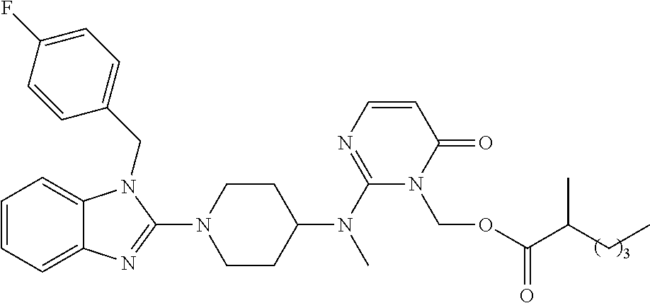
C1=CC=C2C(=C1)N(CC1=CC=C(F)C=C1)C(N1CCC(N(C3=NC=CC(=O)N3COC(C(CC)C)=O)C)CC1)=N2
